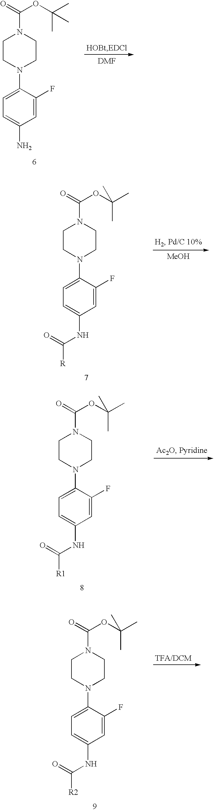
C1CN(C2=CC=C(N)C=C2F)CCN1C(=O)OC(C)(C)C.C1CN(C2=CC=C(NC(=O)[R])C=C2F)CCN1C(=O)OC(C)(C)C.[MeOH].C1CN(C2=CC=C(NC(=O)[R1])C=C2F)CCN1C(=O)OC(C)(C)C.C1CN(C2=CC=C(NC(=O)[R2])C=C2F)CCN1C(=O)OC(C)(C)C
